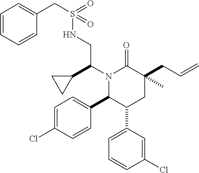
C1=C(Cl)C=CC(C2C(C3=CC=CC(Cl)=C3)CC(C)(CC=C)C(=O)N2C(C2CC2)CNS(CC2=CC=CC=C2)(=O)=O)=C1
